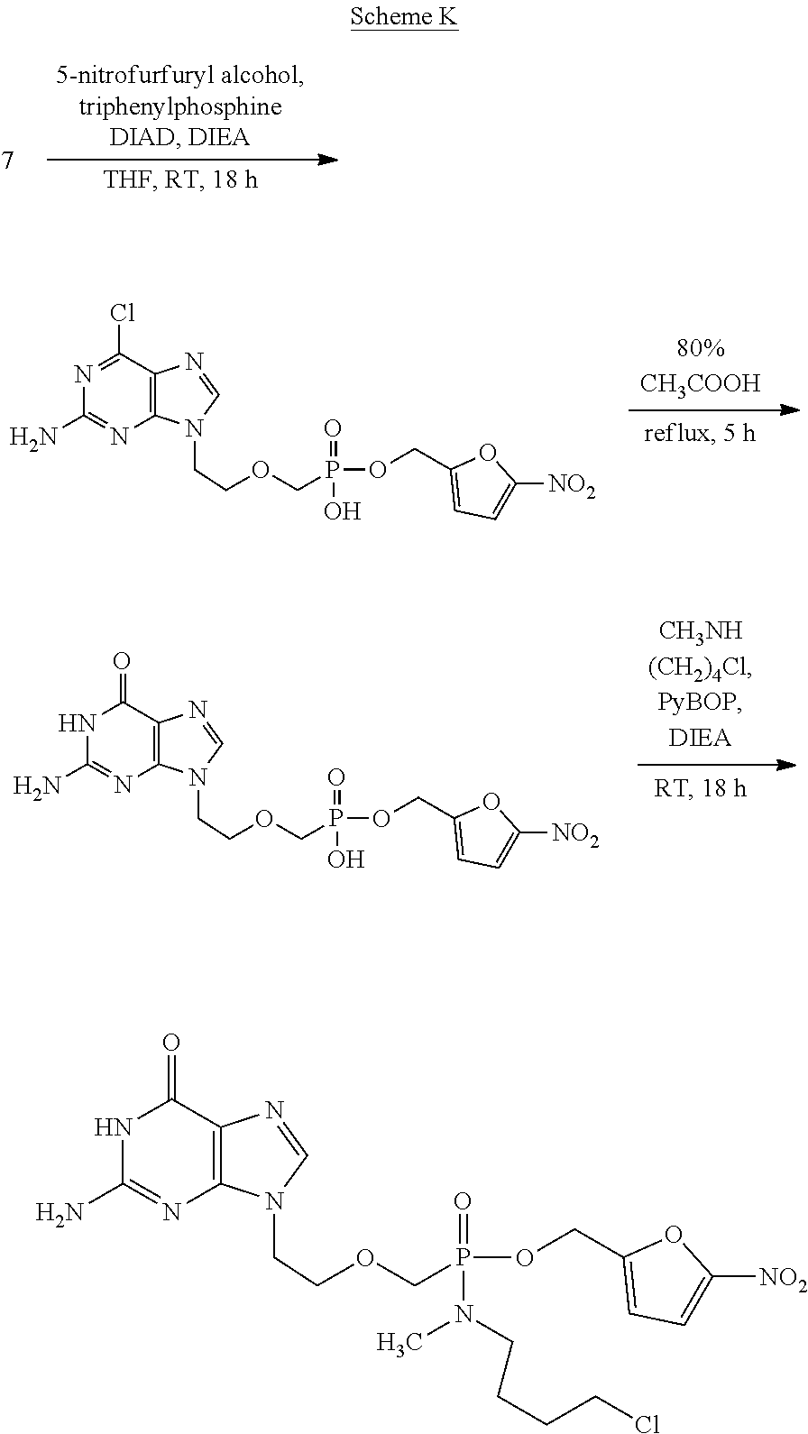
N1C(N)=NC2=C(C1=O)N=CN2CCOCP(OCC1=CC=C([NO2])O1)(=O)N(CCCCCl)C.N1=C(Cl)C2=C(N=C1N)N(CCOCP(OCC1=CC=C([NO2])O1)(=O)O)C=N2.N1C(N)=NC2=C(C1=O)N=CN2CCOCP(OCC1=CC=C([NO2])O1)(=O)O
